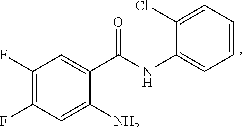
C1(F)=C(F)C=C(N)C(C(NC2=CC=CC=C2Cl)=O)=C1
